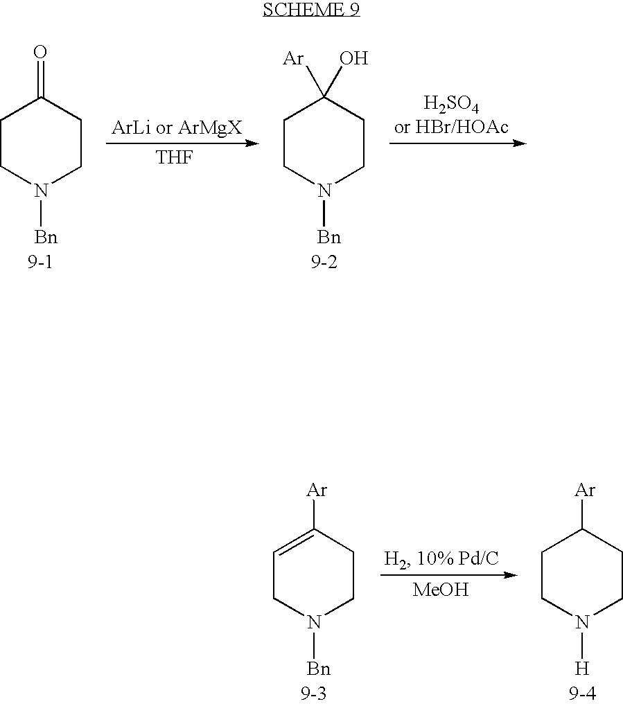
C1CN([Bn])CCC1=O.[THF].C1CN([Bn])CCC1([Ar])O.C1=C([Ar])CCN([Bn])C1.[MeOH].C1CN([H])CCC1[Ar]
